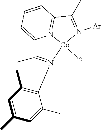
C1(C)=CC(C)=C(N2=C(C)C3=CC=CC4=N3[Co]2([N2])N([Ar])=C4C)C(C)=C1
